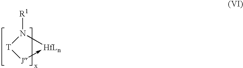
[T]1[J]->[HfLn]N1[R1]
